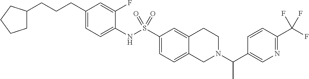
C1(NS(C2=CC=C3C(=C2)CCN(C(C2=CN=C(C(F)(F)F)C=C2)C)C3)(=O)=O)=CC=C(CCCC2CCCC2)C=C1F
